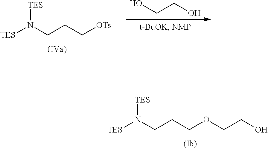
[TES]N(CCC[OTs])[TES].OCCO.[TES]N(CCCOCCO)[TES]
